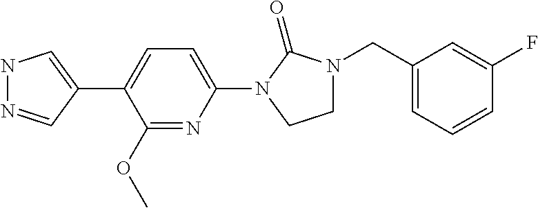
N1N=CC(C2=CC=C(N3C(=O)N(CC4=CC=CC(F)=C4)CC3)N=C2OC)=C1
